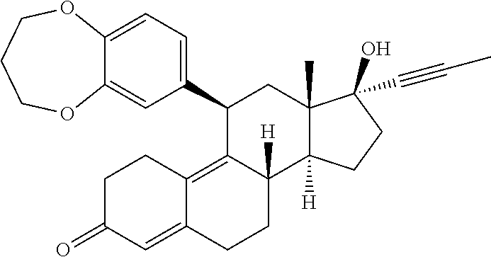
C12=CC=C(C3C4=C5C(=CC(=O)CC5)CCC4([H])C4([H])C(C)(C3)C(O)(C#CC)CC4)C=C1OCCCO2
